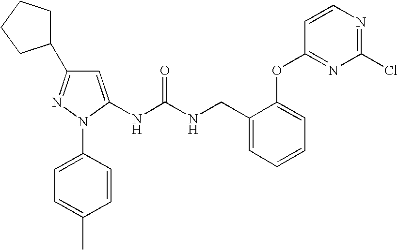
N(C(NCC1=CC=CC=C1OC1=NC(Cl)=NC=C1)=O)C1=CC(C2CCCC2)=NN1C1=CC=C(C)C=C1
